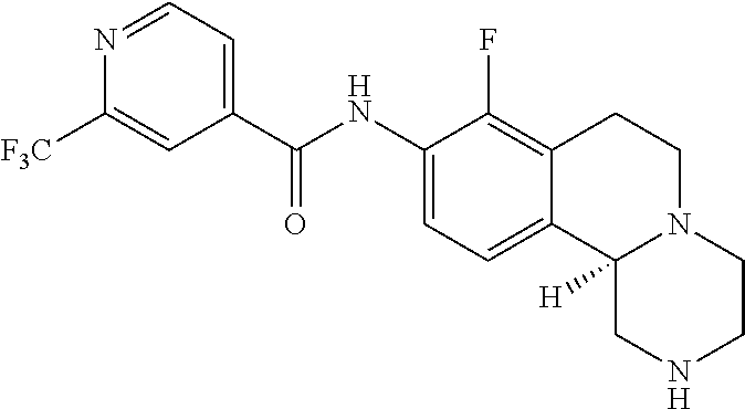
O=C(C1=CC=NC([F3C])=C1)NC1=CC=C2C(=C1F)CCN1C2([H])CNCC1
